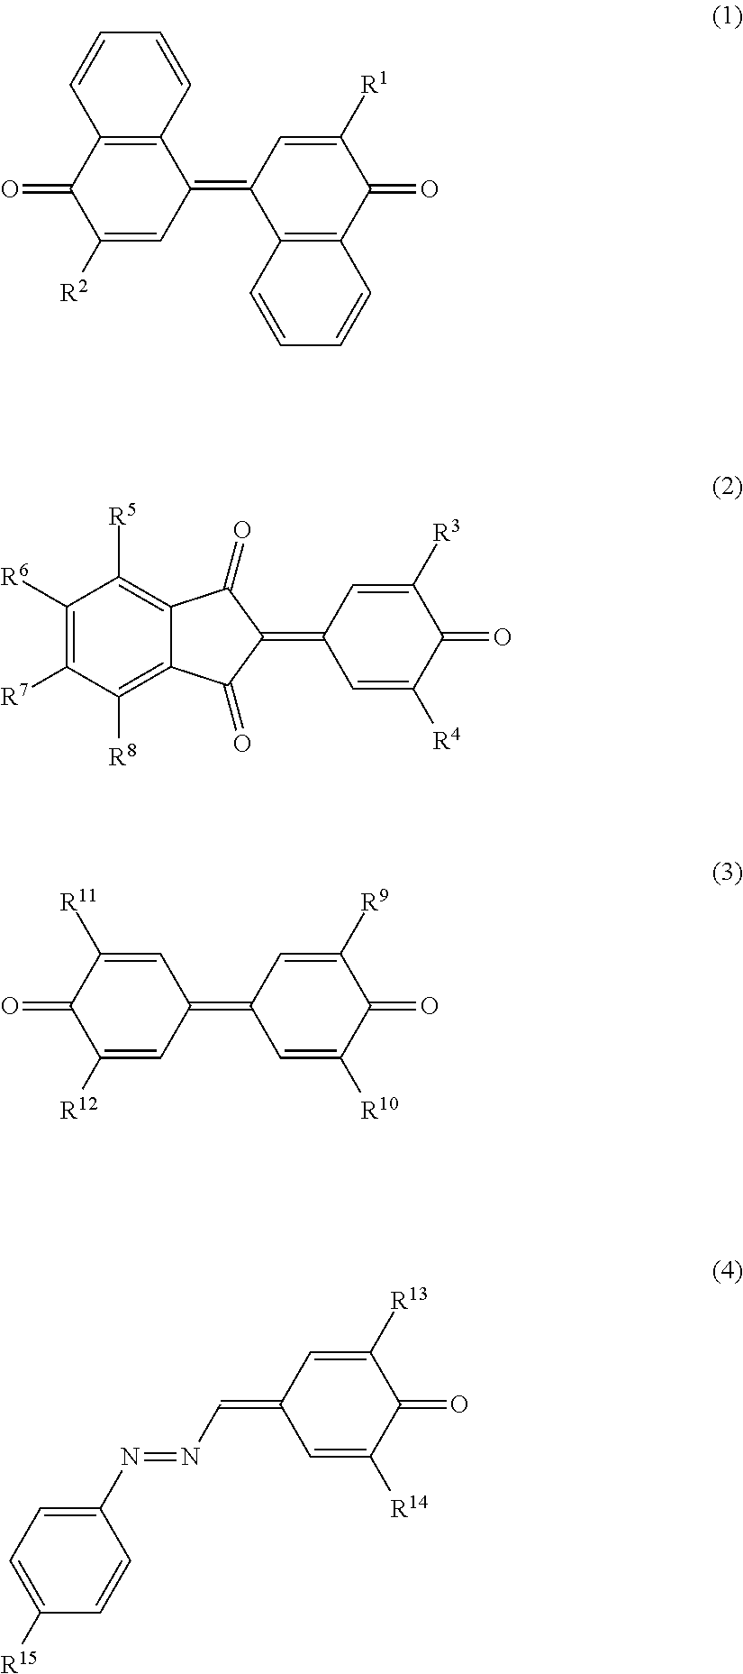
C1([R2])=CC(=C2C3=C(C(=O)C([R1])=C2)C=CC=C3)C2=C(C1=O)C=CC=C2.C1(=C2C=C([R4])C(=O)C([R3])=C2)C(=O)C2=C([R5])C([R6])=C([R7])C([R8])=C2C1=O.C1(=C2C=C([R10])C(=O)C([R9])=C2)C=C([R11])C(=O)C([R12])=C1.C(=C1C=C([R14])C(=O)C([R13])=C1)N=NC1=CC=C([R15])C=C1
